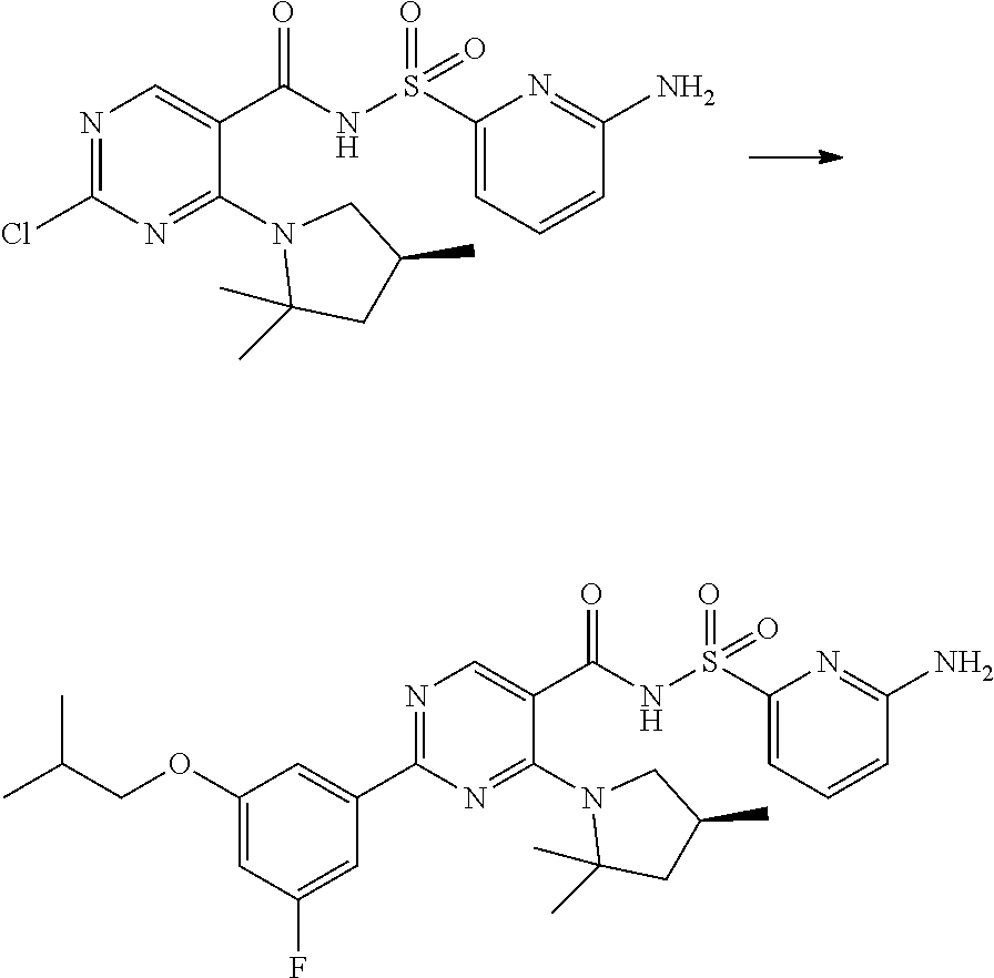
N1(C2=NC(Cl)=NC=C2C(=O)NS(C2=CC=CC(N)=N2)(=O)=O)C(C)(C)CC(C)C1.N1(C2=NC(C3=CC(OCC(C)C)=CC(F)=C3)=NC=C2C(=O)NS(C2=CC=CC(N)=N2)(=O)=O)C(C)(C)CC(C)C1
